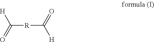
[H]C([R]C([H])=O)=O
